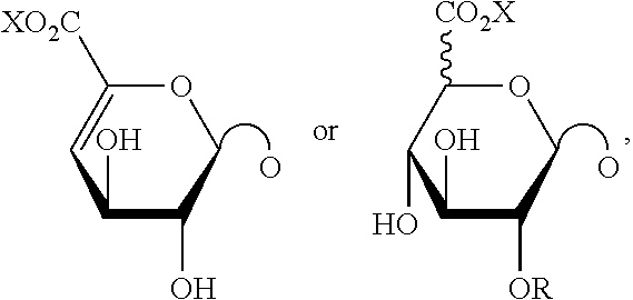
C1(O)C([OR])COC([CO2X])C1O.O.C1(O)C(O)COC([XO2C])=C1.O
